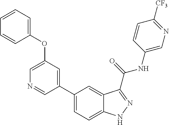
C1(OC2=CC=CC=C2)=CN=CC(C2=CC=C3C(=C2)C(C(NC2=CN=C([CF3])C=C2)=O)=NN3)=C1
